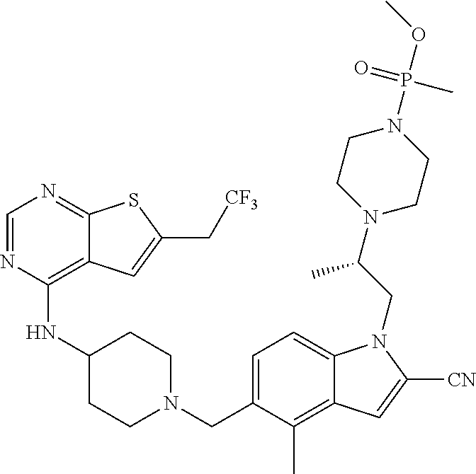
C1=C(CN2CCC(NC3=C4C(=NC=N3)SC(C[CF3])=C4)CC2)C(C)=C2C(=C1)N(CC(N1CCN(P(C)(=O)OC)CC1)C)C([CN])=C2
